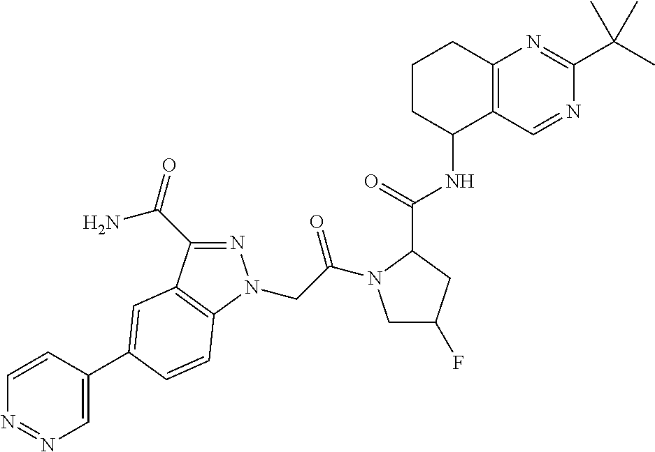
C1=CC(C2=CC3=C(N(CC(=O)N4CC(F)CC4C(NC4C5=C(CCC4)N=C(C(C)(C)C)N=C5)=O)N=C3C(N)=O)C=C2)=CN=N1
